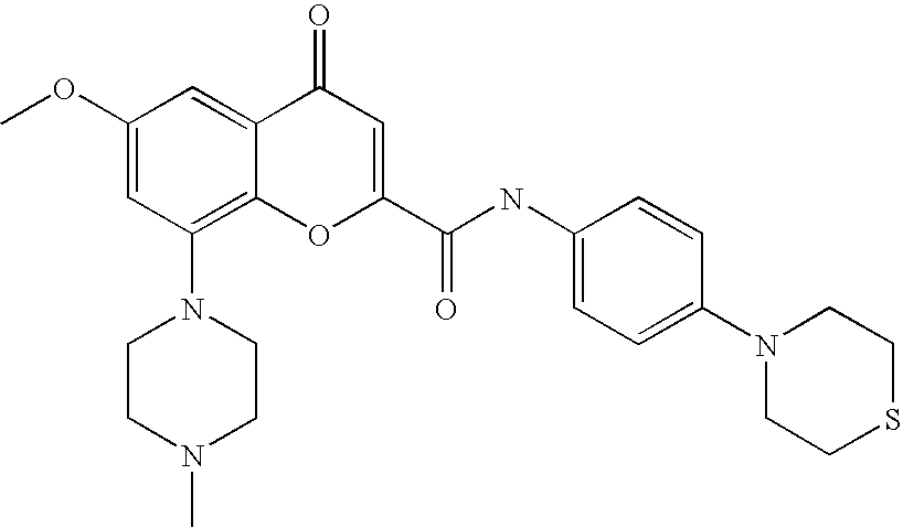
C1(OC)=CC(N2CCN(C)CC2)=C2C(=C1)C(=O)C=C(C(=O)NC1=CC=C(N3CCSCC3)C=C1)O2
